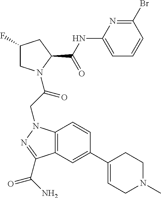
C12=C(C=C(C3=CCN(C)CC3)C=C1)C(C(=O)N)=NN2CC(=O)N1CC(F)CC1C(=O)NC1=CC=CC(Br)=N1
